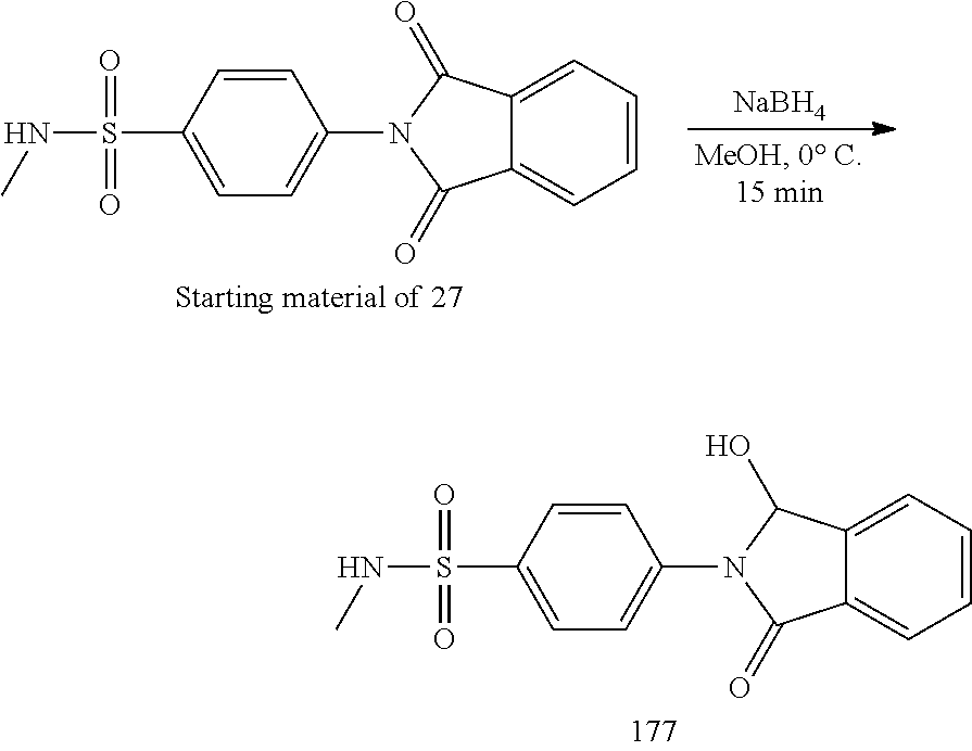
C1=C(S(NC)(=O)=O)C=CC(N2C(=O)C3=CC=CC=C3C2O)=C1.C1=C(S(NC)(=O)=O)C=CC(N2C(=O)C3=CC=CC=C3C2=O)=C1.[NaBH4]
